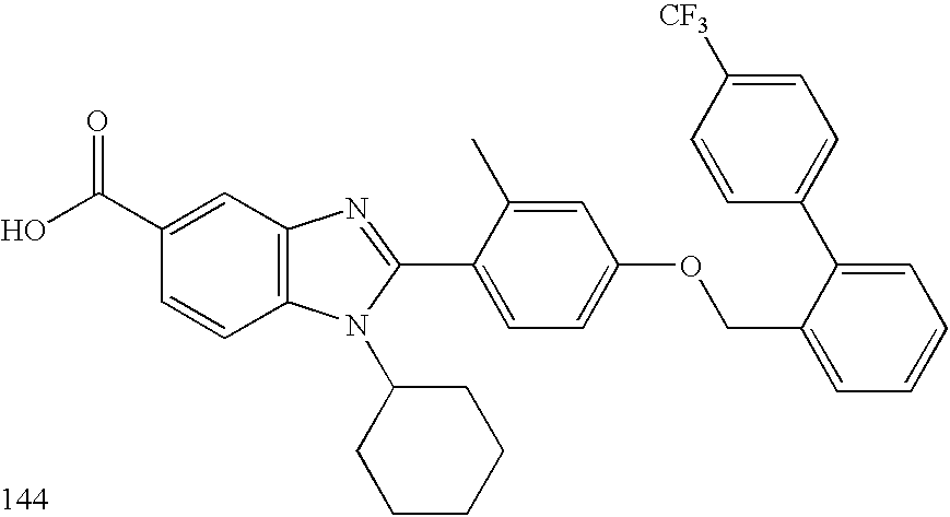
OC(C1=CC2=C(C=C1)N(C1CCCCC1)C(C1=CC=C(OCC3=CC=CC=C3C3=CC=C([CF3])C=C3)C=C1C)=N2)=O
